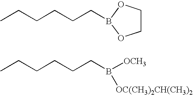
C1COB(CCCCCC)O1.B(CCCCCC)([OCH3])[OC(CH3)2CH(CH3)2]
